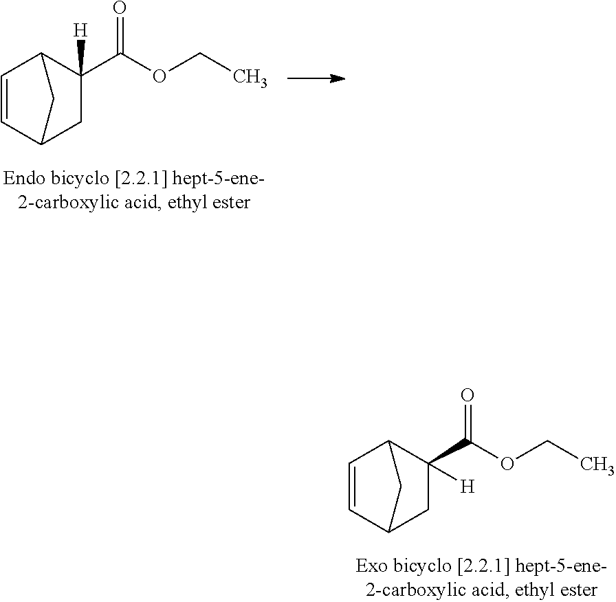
C1=CC2C(C(OCC)=O)([H])CC1C2.C1=CC2C(C(OCC)=O)([H])CC1C2
